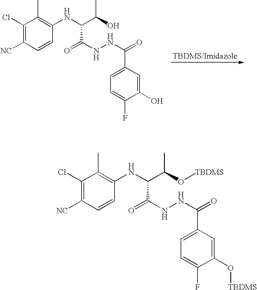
C1(Cl)=C([NC])C=CC(NC(C(O)C)C(=O)NNC(=O)C2=CC=C(F)C(O)=C2)=C1C.C1(Cl)=C([NC])C=CC(NC(C(O[TBDMS])C)C(=O)NNC(=O)C2=CC=C(F)C(O[TBDMS])=C2)=C1C
